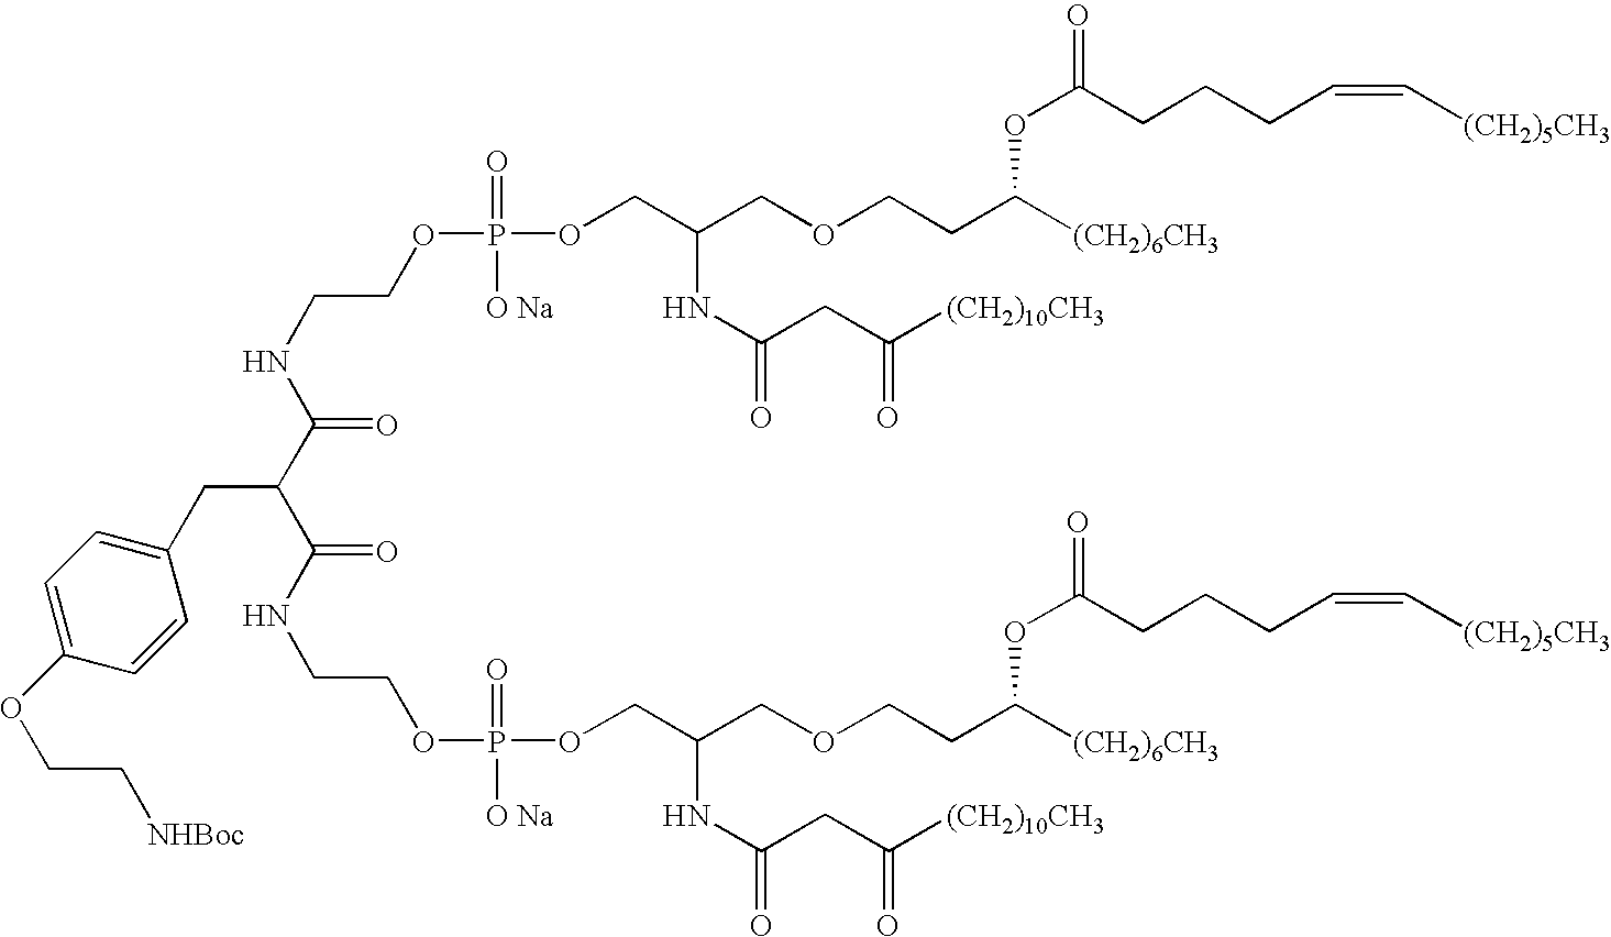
C(=O)(NCCOP(OCC(COCCC([(CH2)6CH3])OC(CCCC=C[(CH2)5CH3])=O)NC(=O)CC([(CH2)10CH3])=O)(=O)[O Na])C(C(=O)NCCOP(OCC(COCCC([(CH2)6CH3])OC(CCCC=C[(CH2)5CH3])=O)NC(=O)CC([(CH2)10CH3])=O)(=O)[O Na])CC1=CC=C(OCC[NHBoc])C=C1
